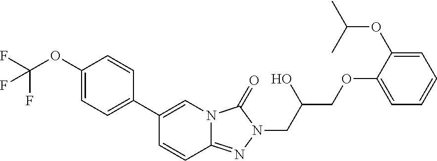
FC(F)(OC1=CC=C(C2=CN3C(=NN(CC(COC4=CC=CC=C4OC(C)C)O)C3=O)C=C2)C=C1)F
